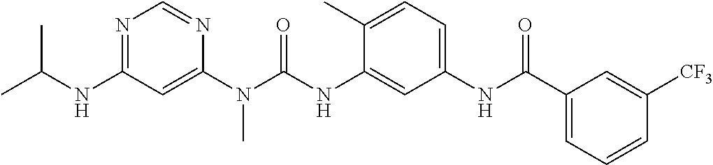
CC(NC1=NC=NC(N(C(NC2=CC(NC(C3=CC=CC([CF3])=C3)=O)=CC=C2C)=O)C)=C1)C
